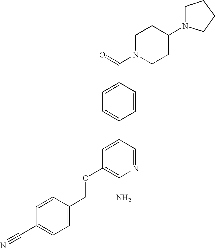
C(OC1=C(N)N=CC(C2=CC=C(C(=O)N3CCC(N4CCCC4)CC3)C=C2)=C1)C1=CC=C(C#N)C=C1
